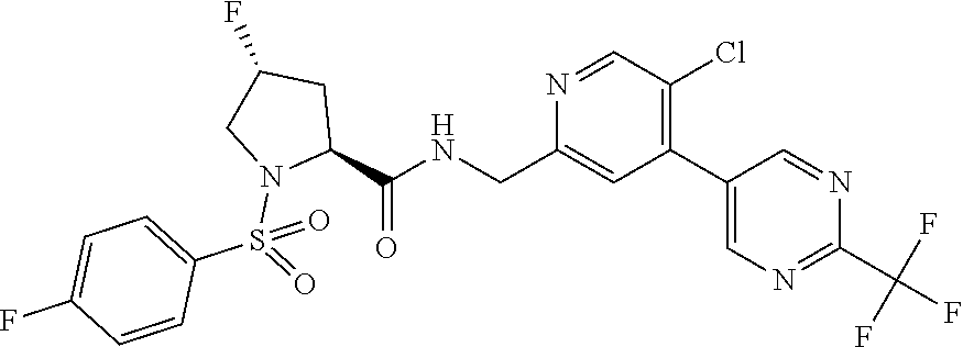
C1(C2=C(Cl)C=NC(CNC(C3CC(F)CN3S(=O)(C3=CC=C(F)C=C3)=O)=O)=C2)=CN=C(C(F)(F)F)N=C1
